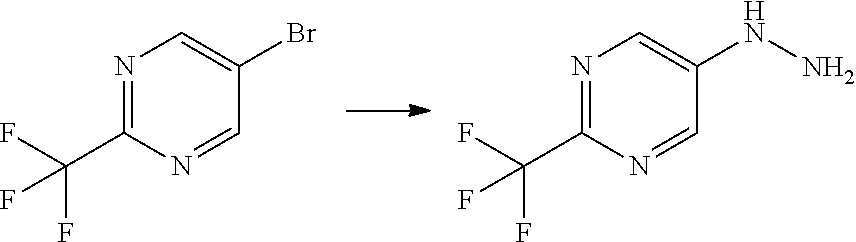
C(F)(F)(C1=NC=C(Br)C=N1)F.C(F)(F)(C1=NC=C(NN)C=N1)F
